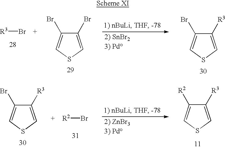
[R3][Br    +].C1([R3])=CSC=C1Br.C1(Br)=CSC=C1Br.C1([R3])=CSC=C1[R2].C1([R3])=CSC=C1Br.[+    R2]Br
